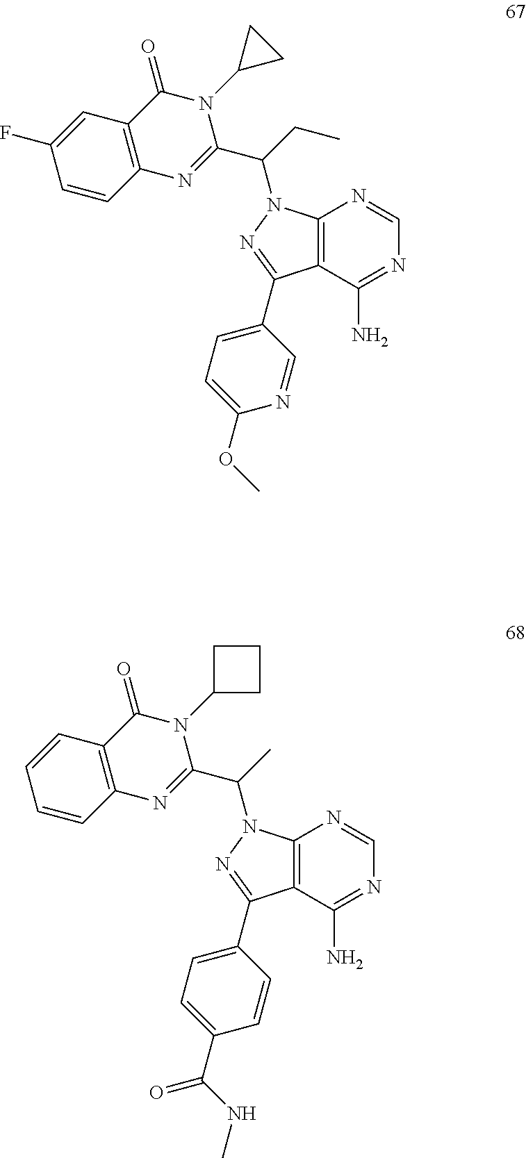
C12=C(C(N)=NC=N1)C(C1=CC=C(C(NC)=O)C=C1)=NN2C(C)C1=NC2=C(C(=O)N1C1CCC1)C=CC=C2.C12=C(C(N)=NC=N1)C(C1=CC=C(OC)N=C1)=NN2C(CC)C1=NC2=C(C(=O)N1C1CC1)C=C(F)C=C2
